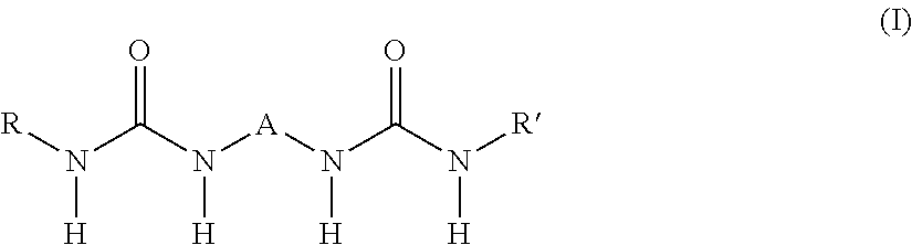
[R]N(C(N([H])[A]N(C(N([R])[H])=O)[H])=O)[H]
